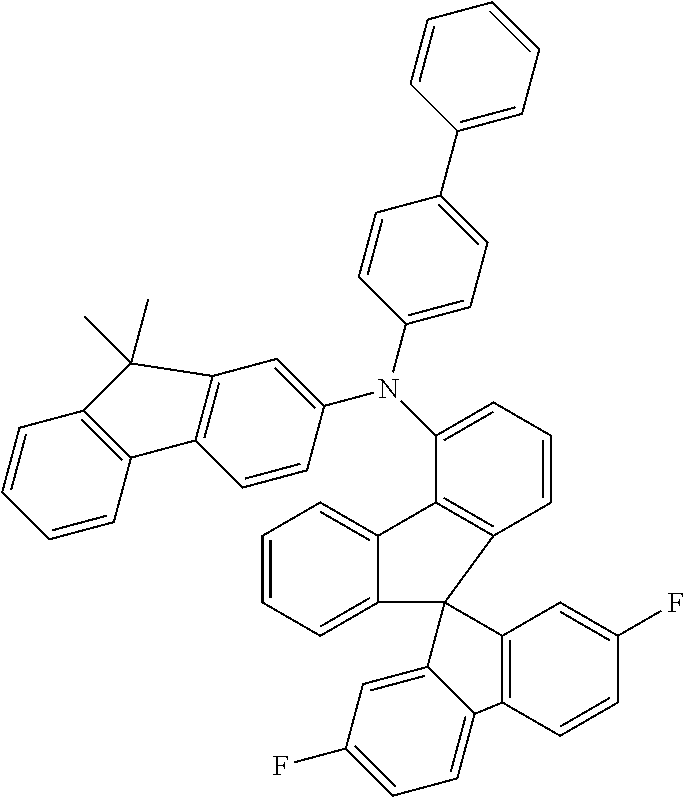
C1=CC2=C(C=C1)C1=C(C=C(N(C3=CC=CC4=C3C3=CC=CC=C3C43C4=C(C=CC(F)=C4)C4=CC=C(F)C=C34)C3=CC=C(C4=CC=CC=C4)C=C3)C=C1)C2(C)C
